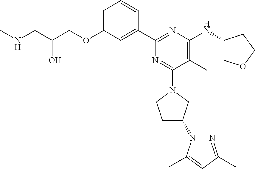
C1=C(OCC(CNC)O)C=C(C2=NC(NC3COCC3)=C(C)C(N3CCC(N4N=C(C)C=C4C)C3)=N2)C=C1
